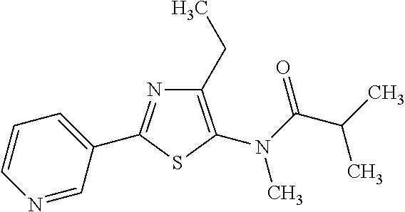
C1=CC=C(C2=NC(CC)=C(N(C(=O)C(C)C)C)S2)C=N1
